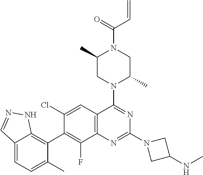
C12=CC=C(C)C(C3=C(F)C4=C(C=C3Cl)C(N3C(C)CN(C(=O)C=C)C(C)C3)=NC(N3CC(NC)C3)=N4)=C1NN=C2
